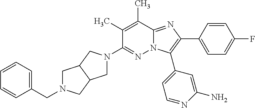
N1=C(N2CC3C(C2)CN(CC2=CC=CC=C2)C3)C(C)=C(C)C2=NC(C3=CC=C(F)C=C3)=C(C3=CC=NC(N)=C3)N12
